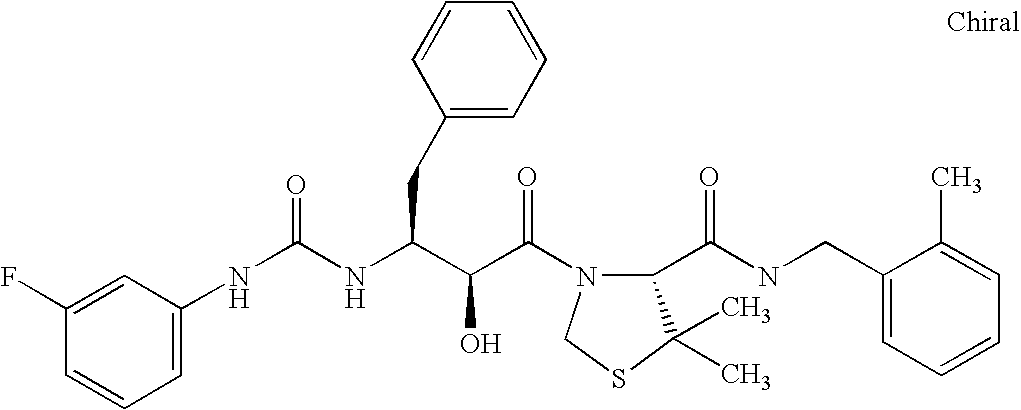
N(C(=O)NC(CC1=CC=CC=C1)C(C(=O)N1C(C(NCC2=CC=CC=C2C)=O)C(C)(C)SC1)O)C1=CC=CC(F)=C1
